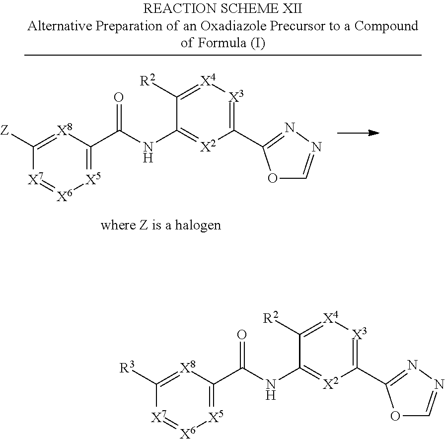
[X5]1=C(C(NC2=[X2]C(C3=NN=CO3)=[X3][X4]=C2[R2])=O)[X8]=C([R3])[X7]=[X6]1.[X5]1=C(C(NC2=[X2]C(C3=NN=CO3)=[X3][X4]=C2[R2])=O)[X8]=C([Z])[X7]=[X6]1
